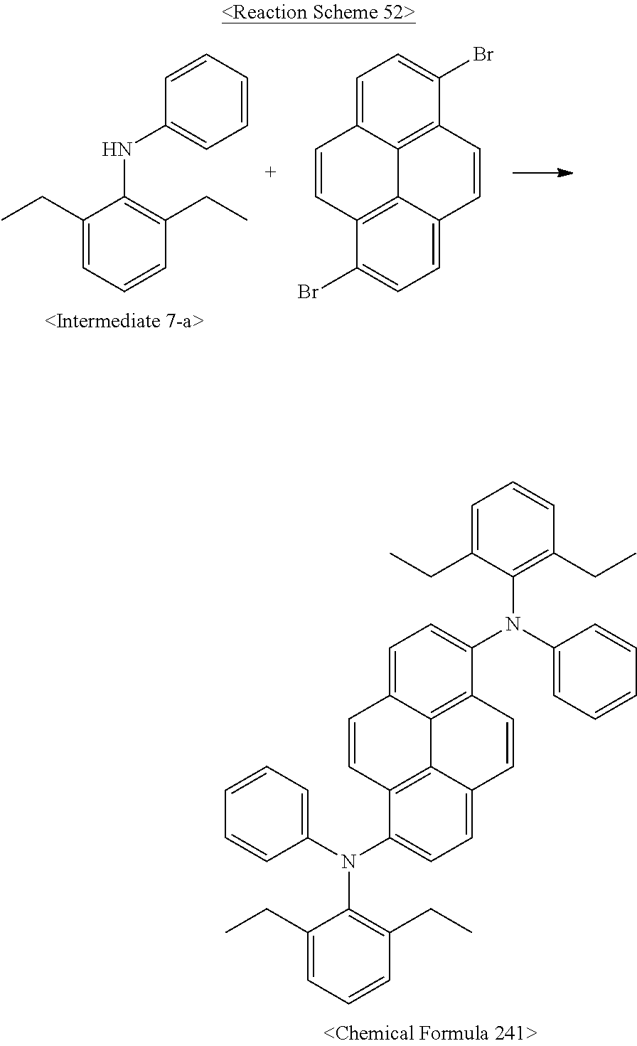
C1(CC)=CC=CC(CC)=C1NC1=CC=CC=C1.C12=C3C(=CC=C1Br)C=CC1=C3C(=CC=C1Br)C=C2.C1(CC)=CC=CC(CC)=C1N(C1=CC=C2C3=C1C=CC1=CC=C(N(C4=CC=CC=C4)C4=C(CC)C=CC=C4CC)C(=C31)C=C2)C1=CC=CC=C1
